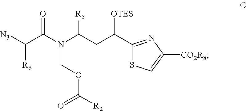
[N3]C(C(N(C(CC([OTES])C1=NC([CO2R8])=CS1)[R5])COC([R2])=O)=O)[R6]
